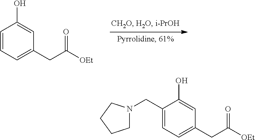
C1=CC=C(CC([OEt])=O)C=C1O.C1(CN2CCCC2)=CC=C(CC([OEt])=O)C=C1O
